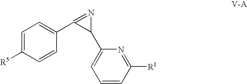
C1=C([R5])C=CC(C2=NC2C2=CC=CC([R1])=N2)=C1
